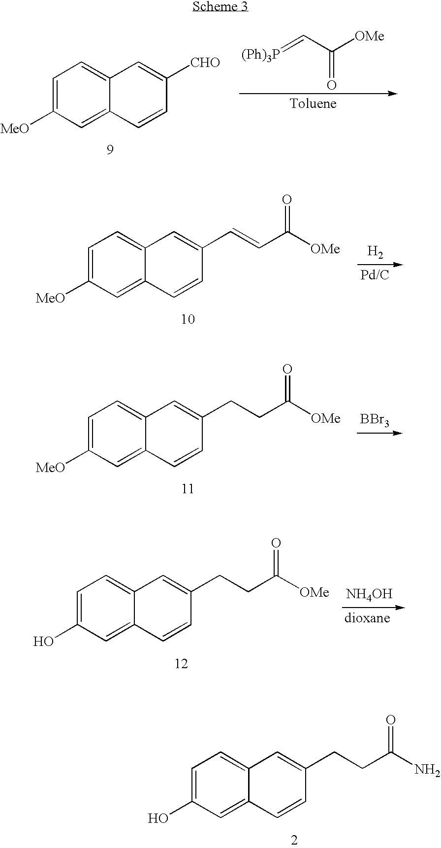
[(Ph)3P]=CC([OMe])=O.C1=C([MeO])C=C2C(=C1)C=C([CHO])C=C2.[H2].C1=C([MeO])C=C2C(=C1)C=C(C=CC([OMe])=O)C=C2.[BBr3].C1=C([MeO])C=C2C(=C1)C=C(CCC([OMe])=O)C=C2.[NH4OH].C1=C(O)C=C2C(=C1)C=C(CCC([OMe])=O)C=C2.C1=C(O)C=C2C(=C1)C=C(CCC(N)=O)C=C2
